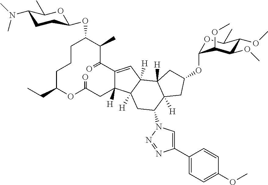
C1CCC(CC)OC(=O)CC2([H])C(=CC3([H])C2([H])CC(N2C=C(C4=CC=C(OC)C=C4)N=N2)C2([H])C3([H])CC(OC3OC(C)C(OC)C(OC)C3OC)C2)C(=O)C(C)C1OC1CCC(N(C)C)C(C)O1
